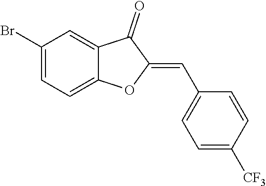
C1(Br)=CC=C2C(=C1)C(=O)C(=CC1=CC=C([CF3])C=C1)O2
